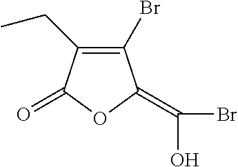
C1(Br)=C(CC)C(=O)OC1=C(O)Br
